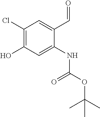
O=C(NC1=CC(O)=C(Cl)C=C1C=O)OC(C)(C)C
